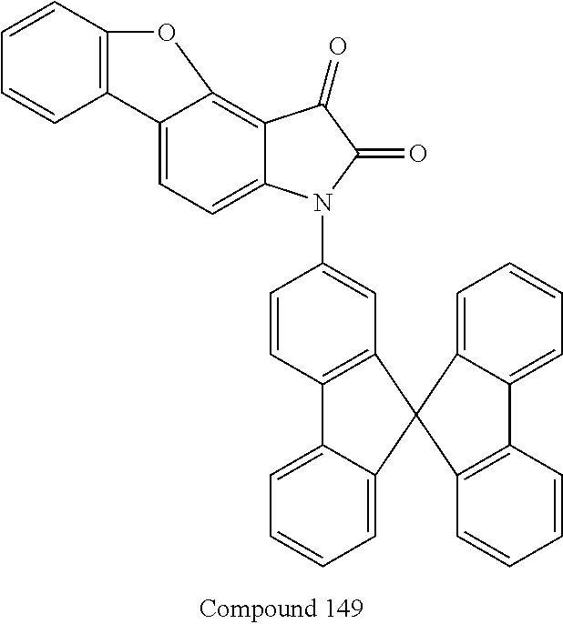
C1=CC2=C(C=C1N1C3=CC=C4C(=C3C(=O)C1=O)OC1=C4C=CC=C1)C1(C3=CC=CC=C23)C2=CC=CC=C2C2=C1C=CC=C2
